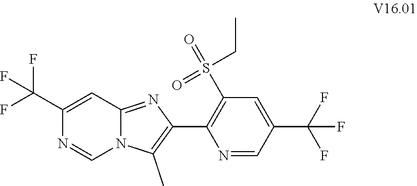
C1(C)=C(C2=C(S(=O)(CC)=O)C=C(C(F)(F)F)C=N2)N=C2N1C=NC(C(F)(F)F)=C2
